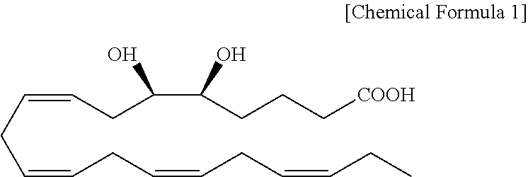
C(C(CCC[COOH])O)(CC=CCC=CCC=CCC=CCC)O
